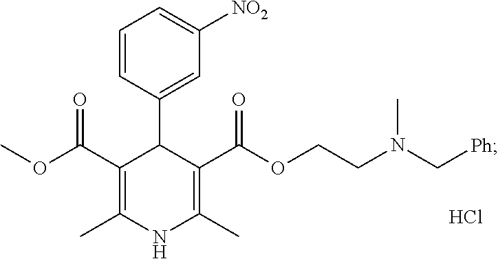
C1(C2=CC([NO2])=CC=C2)C(C(OC)=O)=C(C)NC(C)=C1C(OCCN(C[Ph])C)=O.Cl
